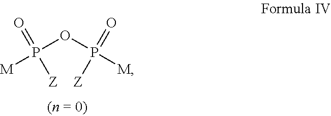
[M]P(OP([M])(=O)[Z])(=O)[Z]
